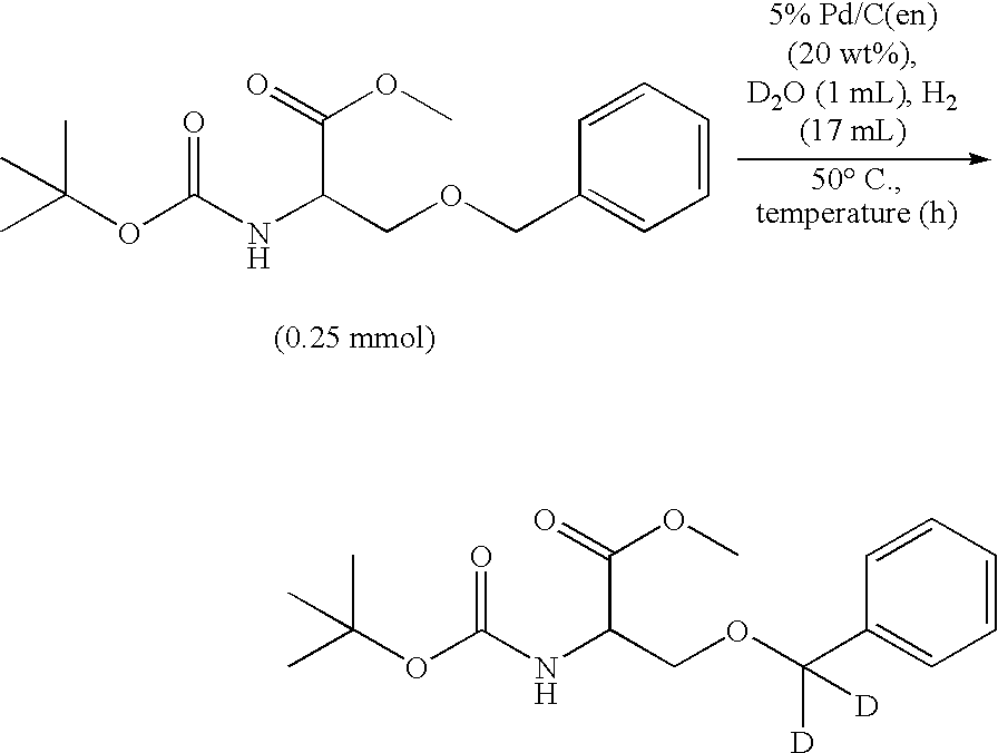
CC(OC(NC(COCC1=CC=CC=C1)C(=O)OC)=O)(C)C.CC(OC(NC(COC(C1=CC=CC=C1)([D])[D])C(=O)OC)=O)(C)C
